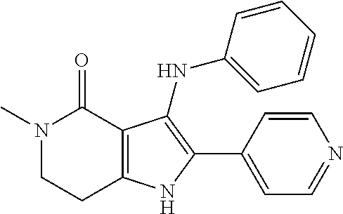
N1(C)CCC2=C(C1=O)C(NC1=CC=CC=C1)=C(C1=CC=NC=C1)N2
